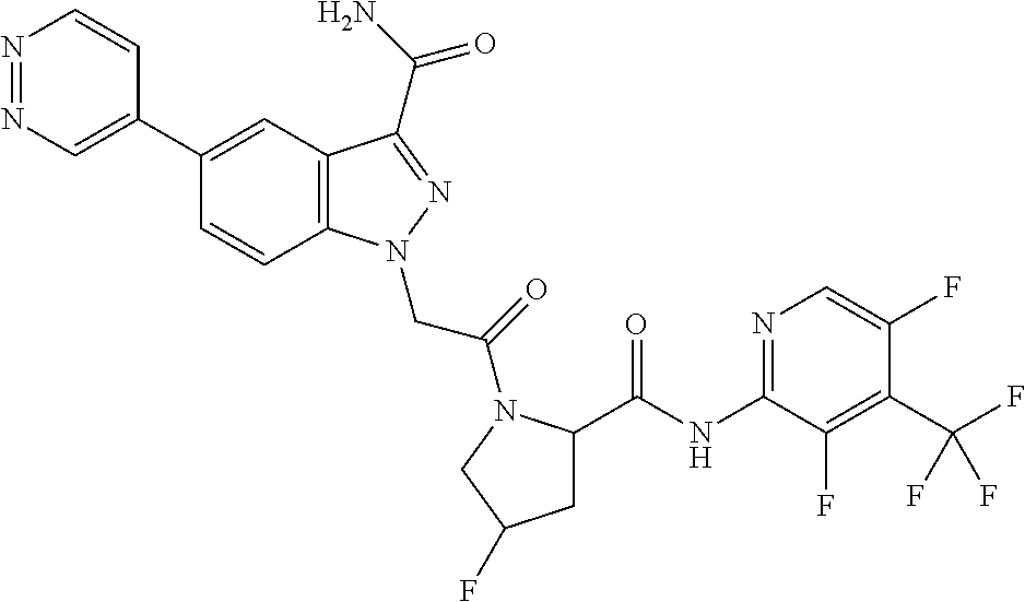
N1=NC=C(C2=CC3=C(C=C2)N(CC(=O)N2C(C(NC4=NC=C(F)C(C(F)(F)F)=C4F)=O)CC(F)C2)N=C3C(N)=O)C=C1
